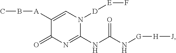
C1([A]BC)=CN([D][E]F)C(NC(N[G][H][J])=O)=NC1=O
